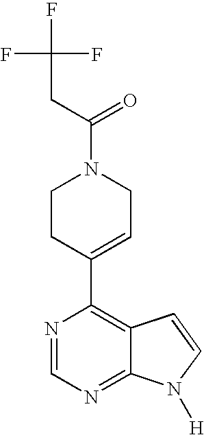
N1=CN=C2C(=C1C1=CCN(C(CC(F)(F)F)=O)CC1)C=CN2[H]
